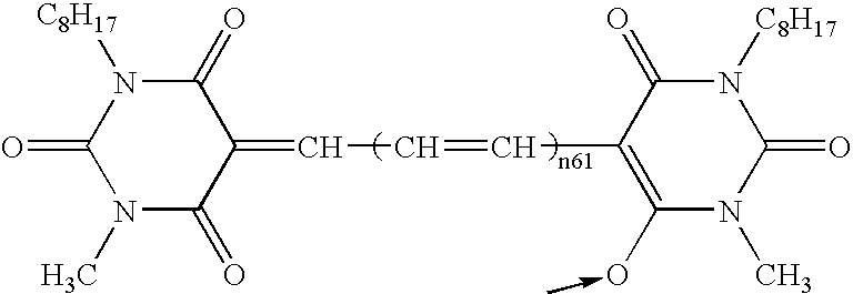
[C8H17]N1C(=O)N(C)C(=O)C(=CC=CC2=C(O-C)N(C)C(=O)N([C8H17])C2=O)C1=O
